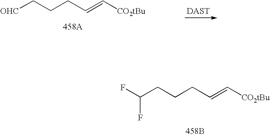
FC(CCCC=C[CO2tBu])F.[458B].[OHC]CCCC=C[CO2tBu]
